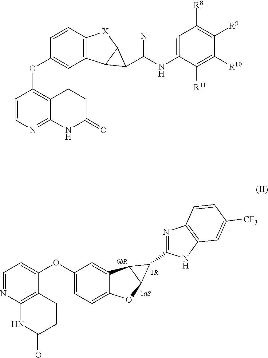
C1=NC2=C(C(OC3=CC=C4C(=C3)C3C(O4)C3C3=NC4=C(N3)C=C([CF3])C=C4)=C1)CCC(=O)N2.C1=CN=C2C(=C1OC1=CC3=C(C=C1)[X]C1C3C1C1=NC3=C(N1)C([R11])=C([R10])C([R9])=C3[R8])CCC(=O)N2
